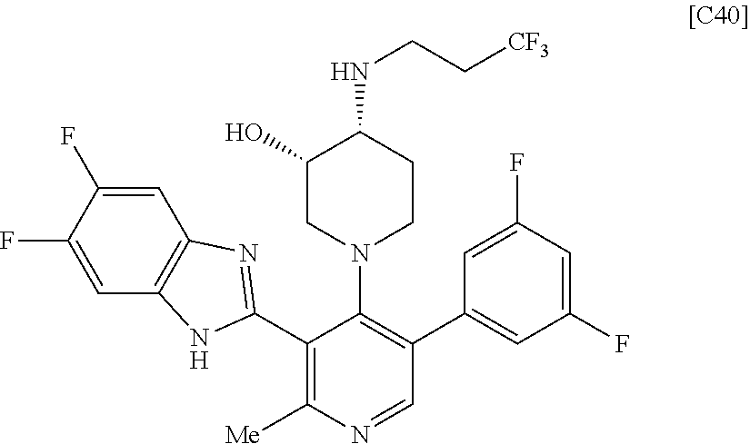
C1=C(F)C(F)=CC2=C1N=C(C1=C([Me])N=CC(C3=CC(F)=CC(F)=C3)=C1N1CCC(NCC[CF3])C(O)C1)N2
